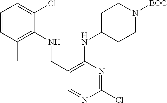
C(C1=C(NC2CCN([BOC])CC2)N=C(Cl)N=C1)NC1=C(C)C=CC=C1Cl
